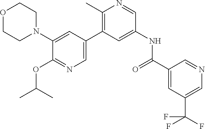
O1CCN(C2=CC(C3=C(C)N=CC(NC(C4=CC(C(F)(F)F)=CN=C4)=O)=C3)=CN=C2OC(C)C)CC1
